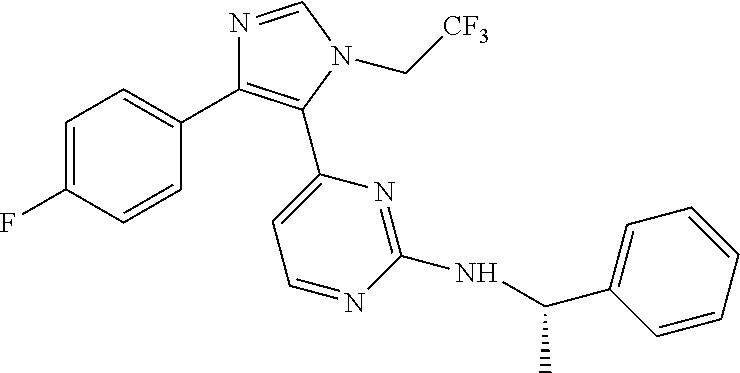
C1=C(F)C=CC(C2=C(C3=CC=NC(NC(C4=CC=CC=C4)C)=N3)N(C[CF3])C=N2)=C1
